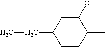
C1(O)CC(CC)CCC1C
